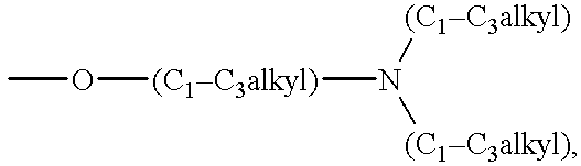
CO[(C1C3alkyl)]N([(C1C3alkyl)])[(C1C3alkyl)]
